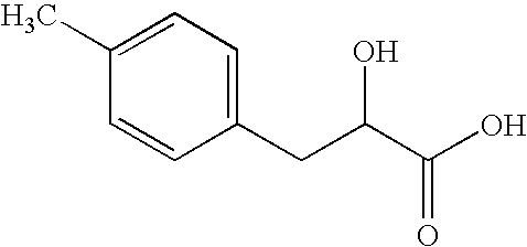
C1(C)=CC=C(CC(C(O)=O)O)C=C1
